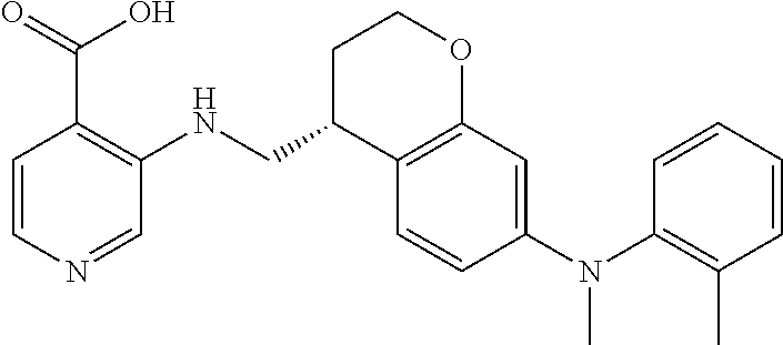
C1=CN=CC(NCC2C3=C(OCC2)C=C(N(C2=C(C)C=CC=C2)C)C=C3)=C1C(=O)O
